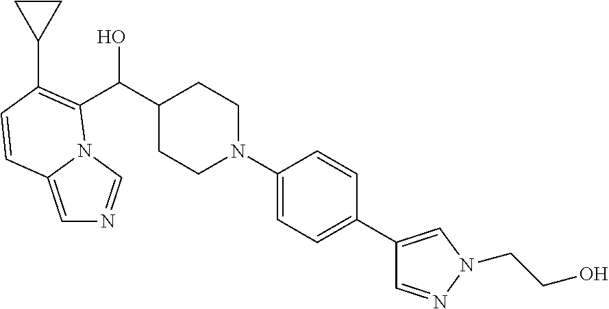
C1=C2N(C=N1)C(C(O)C1CCN(C3=CC=C(C4=CN(CCO)N=C4)C=C3)CC1)=C(C1CC1)C=C2
